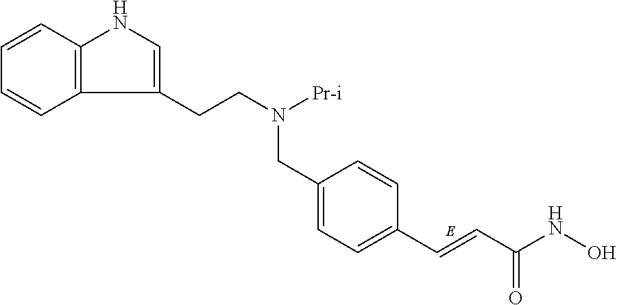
C12=C(C=CC=C1)NC=C2CCN([Pr-i])CC1=CC=C(C=CC(NO)=O)C=C1
